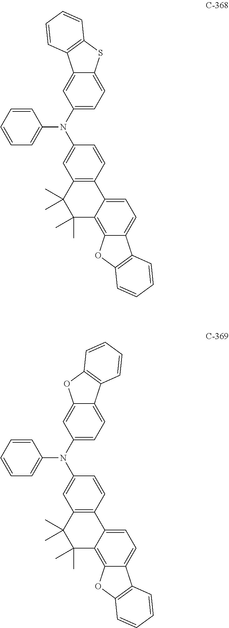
N(C1=CC2=C(C=C1)C1=CC=C3C4=C(C=CC=C4)OC3=C1C(C)(C)C2(C)C)(C1=CC=C2C(=C1)C1=C(S2)C=CC=C1)C1=CC=CC=C1.N(C1=CC2=C(C=C1)C1=CC=C3C4=C(C=CC=C4)OC3=C1C(C)(C)C2(C)C)(C1=CC=CC=C1)C1=CC=C2C(=C1)OC1=C2C=CC=C1
